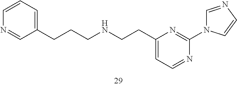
C1(CCCNCCC2=CC=NC(N3C=NC=C3)=N2)=CC=CN=C1
